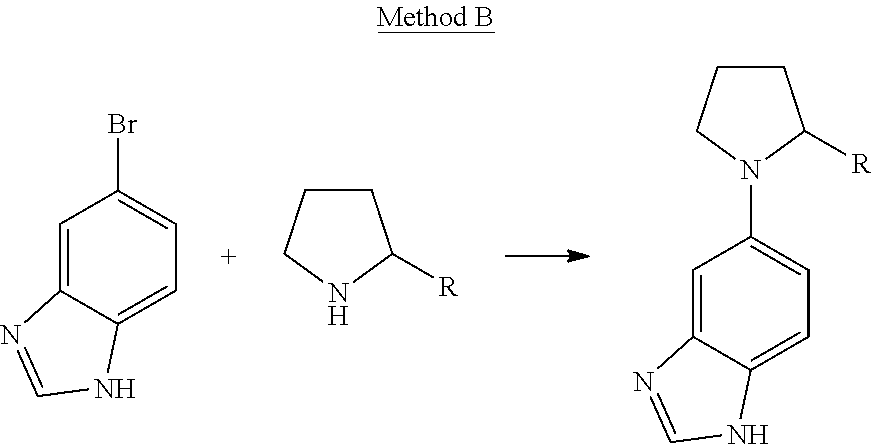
C1=C2C(=CC=C1Br)NC=N2.C1CCNC1[R].C1=C2C(=CC=C1N1CCCC1[R])NC=N2
